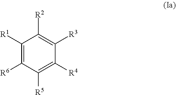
C1([R6])=C([R1])C([R2])=C([R3])C([R4])=C1[R5]
